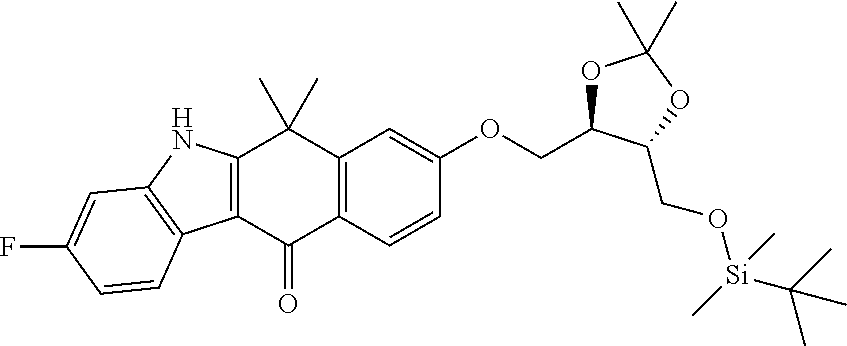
C12=C(C=CC(OCC3OC(C)(C)OC3CO[Si](C(C)(C)C)(C)C)=C1)C(=O)C1=C(C2(C)C)NC2=C1C=CC(F)=C2
